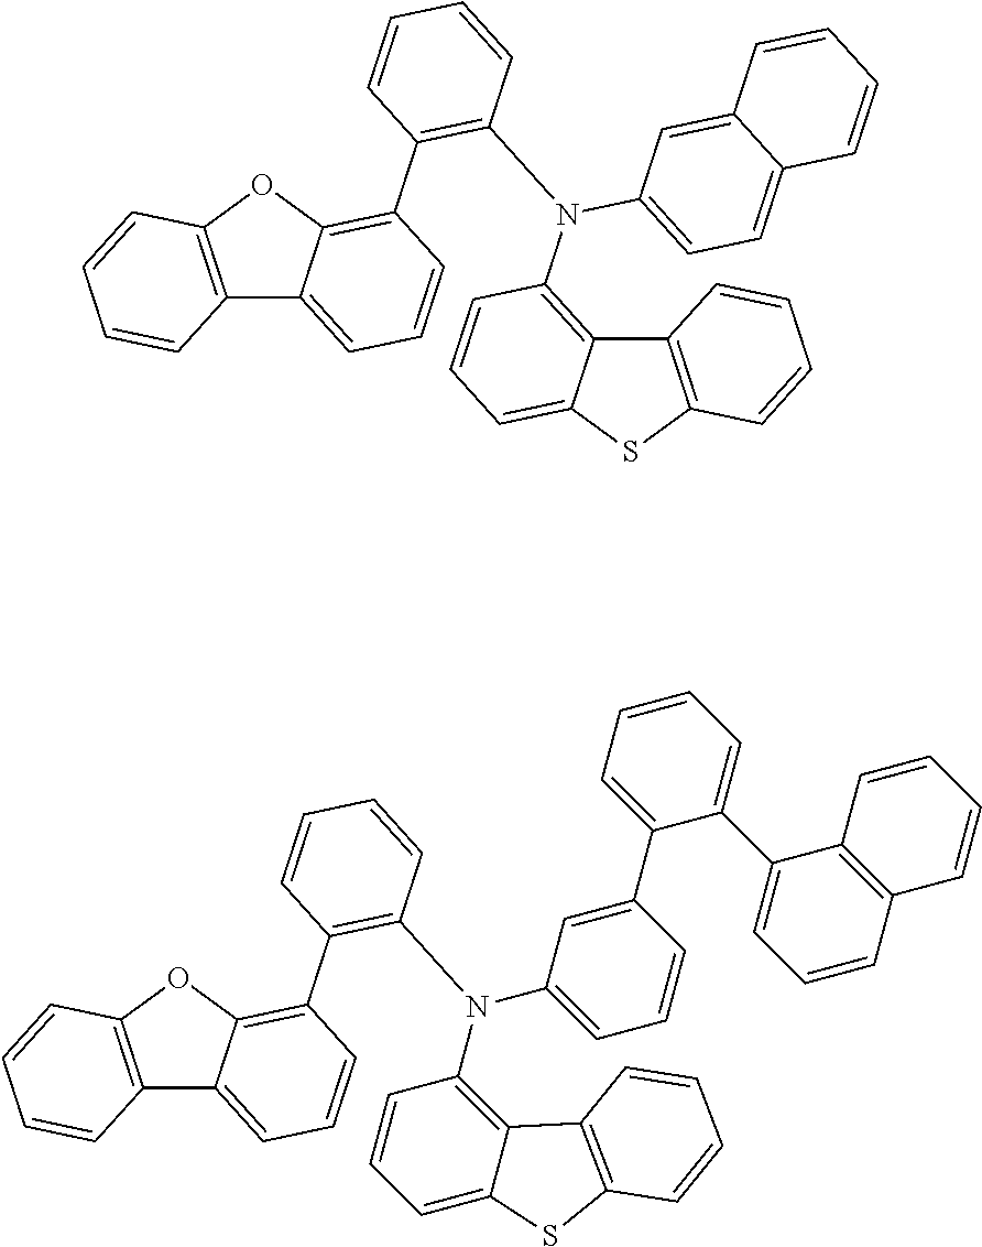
C1=CC2=C(C=C1)OC1=C(C3=C(N(C4=C5C6=C(SC5=CC=C4)C=CC=C6)C4=CC=C5C(=C4)C=CC=C5)C=CC=C3)C=CC=C21.C1=CC(N(C2=C3C4=C(C=CC=C4)SC3=CC=C2)C2=CC=CC(C3=CC=CC=C3C3=CC=CC4=C3C=CC=C4)=C2)=C(C2=C3C(=CC=C2)C2=C(O3)C=CC=C2)C=C1
